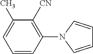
C1=CC(N2C=CC=C2)=C([CN])C(C)=C1
